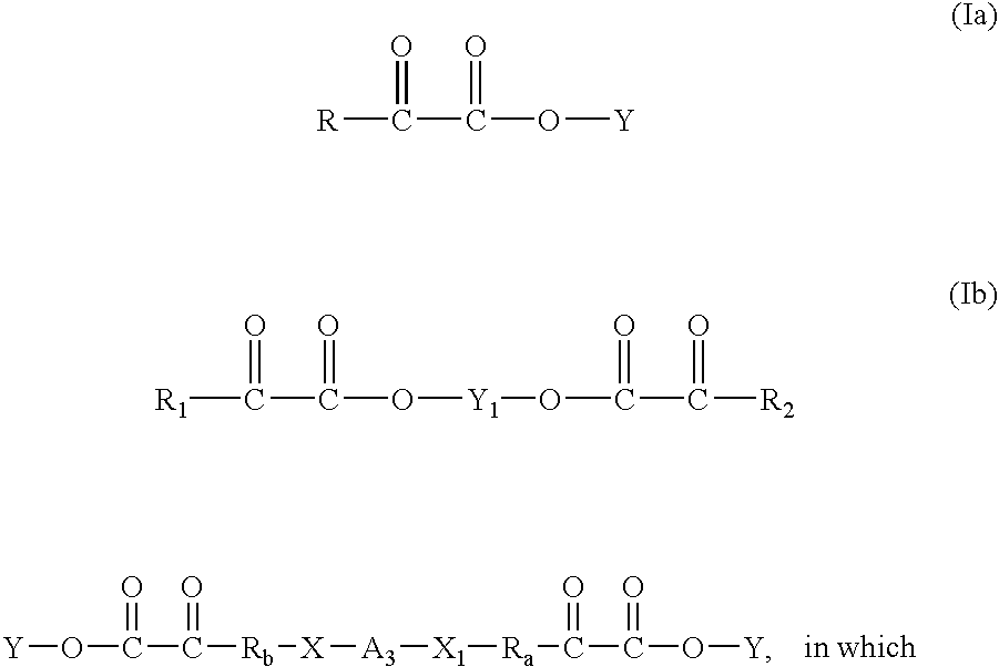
O(C(C([Rb][X][A3][X1][Ra]C(C(O[Y])=O)=O)=O)=O)[Y].[R]C(C(O[Y])=O)=O.[R1]C(C(O[Y1]OC(C([R2])=O)=O)=O)=O
